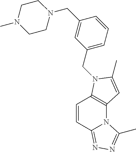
C1=CC2=NN=C(C)N2C2=C1N(CC1=CC=CC(CN3CCN(C)CC3)=C1)C(C)=C2
